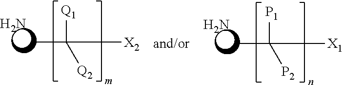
CC([Q1])([Q2])[X2].N.CC([P1])([P2])[X1].N
